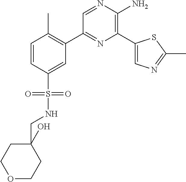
C1(C2=C(C)C=CC(S(=O)(=O)NCC3(O)CCOCC3)=C2)=NC(C2=CN=C(C)S2)=C(N)N=C1
